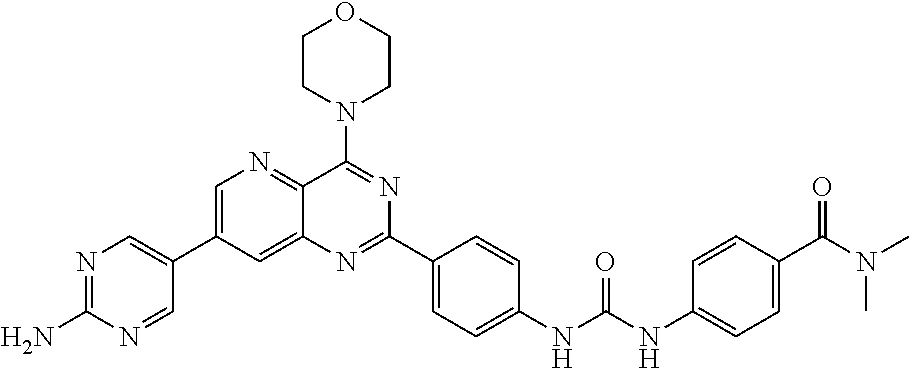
C1=C(C2=CN=C(N)N=C2)C=C2C(=N1)C(N1CCOCC1)=NC(C1=CC=C(NC(NC3=CC=C(C(N(C)C)=O)C=C3)=O)C=C1)=N2
